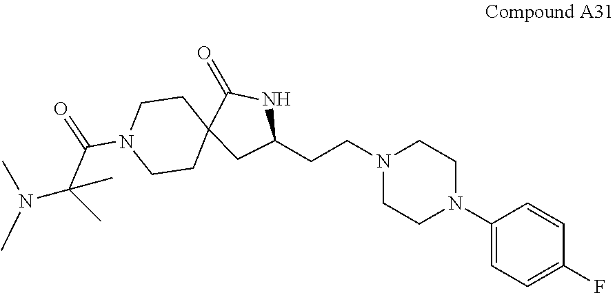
C1=CC(N2CCN(CCC3NC(=O)C4(C3)CCN(C(=O)C(N(C)C)(C)C)CC4)CC2)=CC=C1F
